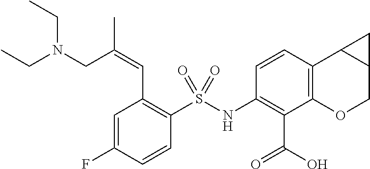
C(C1=C(S(NC2=C(C(O)=O)C3=C(C=C2)C2C(CO3)C2)(=O)=O)C=CC(F)=C1)=C(CN(CC)CC)C
